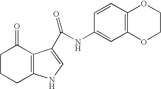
C1CCC2=C(C1=O)C(C(NC1=CC3=C(C=C1)OCCO3)=O)=CN2
